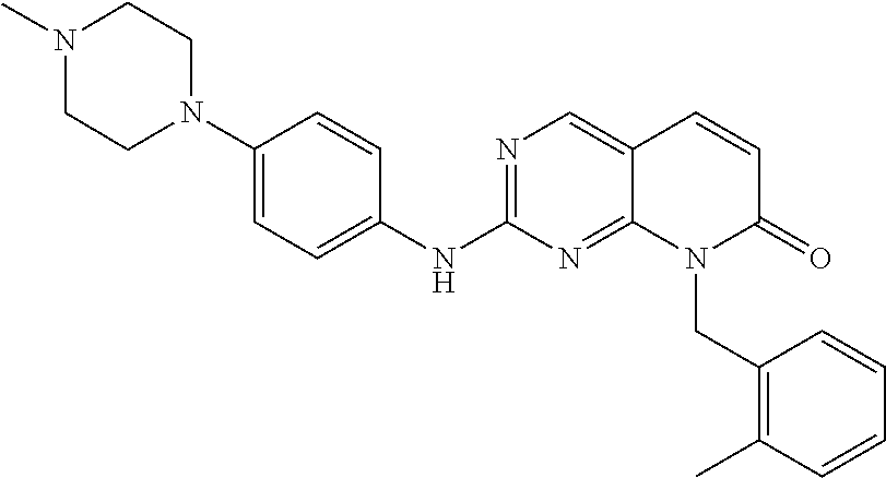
N1=C(NC2=CC=C(N3CCN(C)CC3)C=C2)N=C2C(=C1)C=CC(=O)N2CC1=C(C)C=CC=C1
